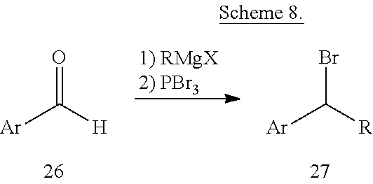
[Ar]C([R])Br.[Ar]C([H])=O
